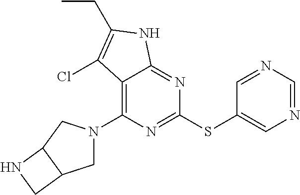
C12C(CN(C3=C4C(=NC(SC5=CN=CN=C5)=N3)NC(CC)=C4Cl)C1)CN2
